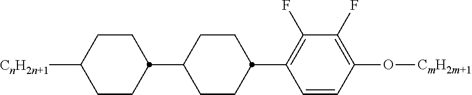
C1([CnH2n+1])CCC(C2CCC(C3=C(F)C(F)=C(O[CmH2m+1])C=C3)CC2)CC1
